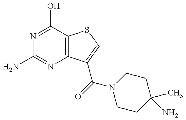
NC1=NC2=C(C(O)=N1)SC=C2C(=O)N1CCC(C)(N)CC1
